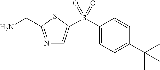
N1=C(CN)SC(S(C2=CC=C(C(C)(C)C)C=C2)(=O)=O)=C1
